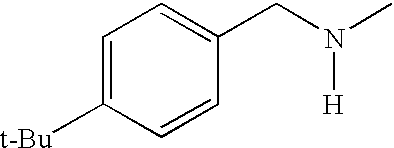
C1=C([t-Bu])C=CC(CN(C)[H])=C1
